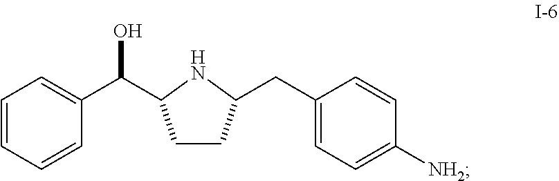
C1=CC=CC(C(C2CCC(CC3=CC=C([NH2])C=C3)N2)O)=C1
